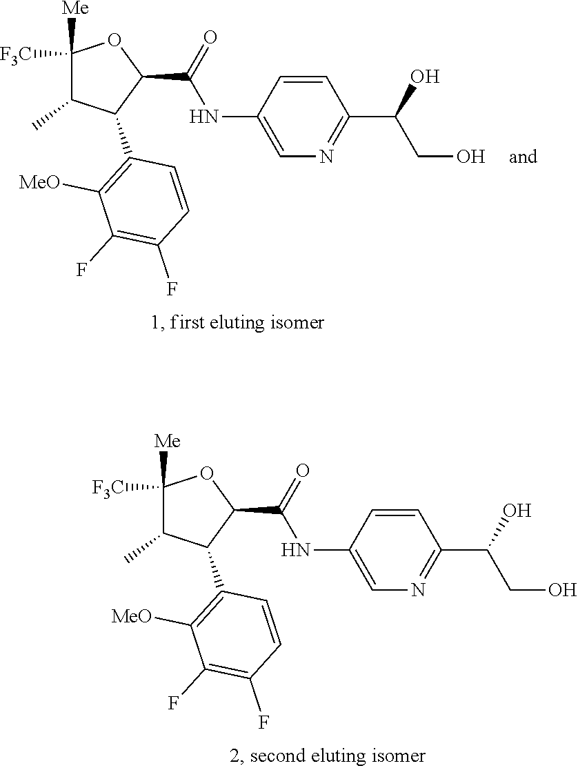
C1([F3C])([Me])C(C)C(C2=C([MeO])C(F)=C(F)C=C2)C(C(NC2=CN=C(C(O)CO)C=C2)=O)O1.C1([F3C])([Me])C(C)C(C2=C([MeO])C(F)=C(F)C=C2)C(C(=O)NC2=CN=C(C(O)CO)C=C2)O1
